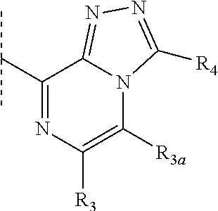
C1(C(C)C)=NC([R3])=C([R3a])N2C1=NN=C2[R4]
